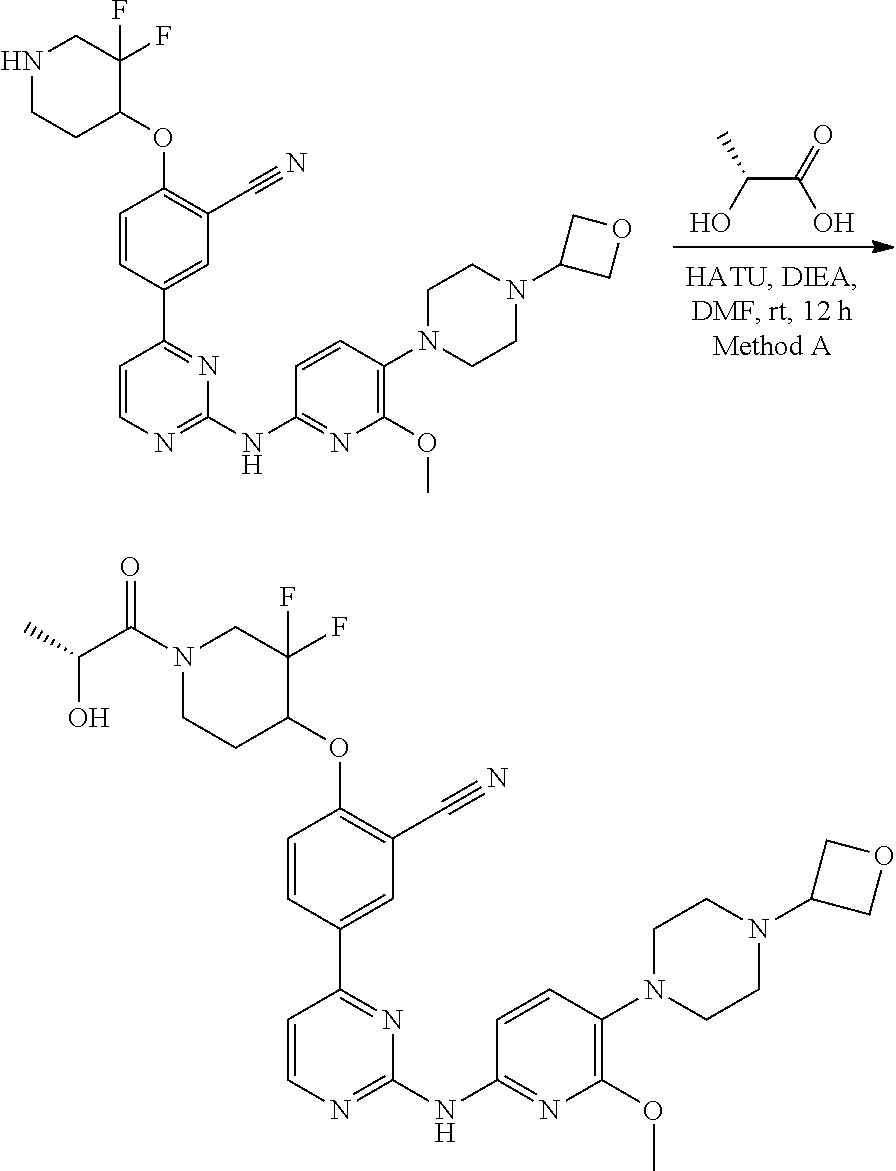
C(C(=O)O)(C)O.C1=CN=C(NC2=NC(OC)=C(N3CCN(C4COC4)CC3)C=C2)N=C1C1=CC(C#N)=C(OC2CCNCC2(F)F)C=C1.C1=CN=C(NC2=NC(OC)=C(N3CCN(C4COC4)CC3)C=C2)N=C1C1=CC(C#N)=C(OC2CCN(C(=O)C(O)C)CC2(F)F)C=C1
